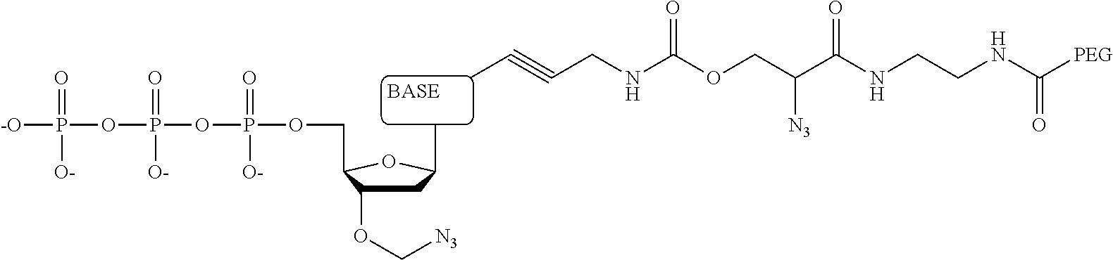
C1C(OC[N3])C(COP(OP(OP([-O])(=O)[O-])(=O)[O-])(=O)[O-])OC1C.CC#CCNC(OCC(C(NCCNC(=O)[PEG])=O)[N3])=O
